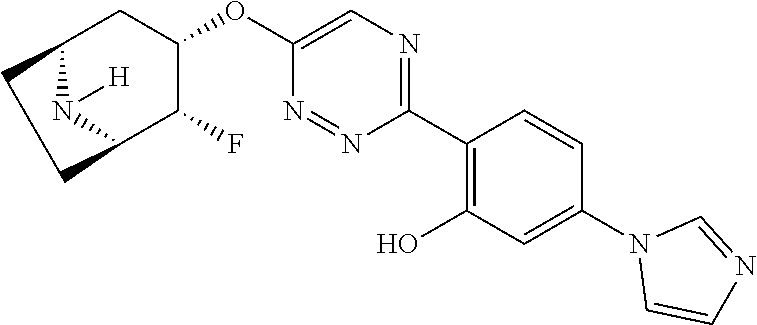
C1(C2=C(O)C=C(N3C=CN=C3)C=C2)=NC=C(OC2CC3N([H])C(C2F)CC3)N=N1
